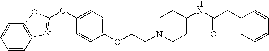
C1=CC2=C(C=C1)OC(OC1=CC=C(OCCN3CCC(NC(CC4=CC=CC=C4)=O)CC3)C=C1)=N2
